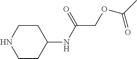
C1CC(NC(COC(C)=O)=O)CCN1
